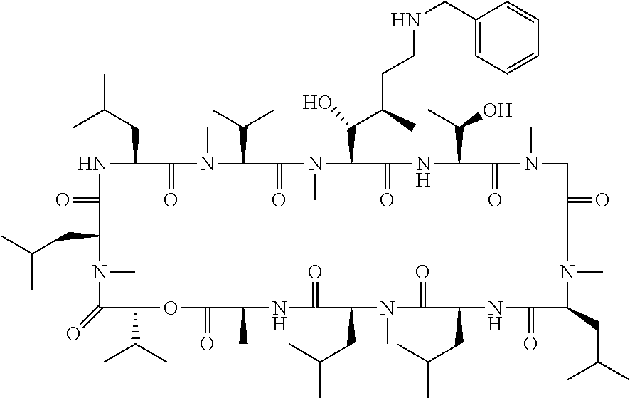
N1C(CC(C)C)C(=O)N(C)C(C(C)C)C(=O)N(C)C(C(C(CCNCC2=CC=CC=C2)C)O)C(=O)NC(C(O)C)C(=O)N(C)CC(=O)CN(C)C(CC(C)C)C(=O)NC(CC(C)C)C(=O)N(C)C(CC(C)C)C(=O)NC(C)C(=O)OC(C(C)C)C(=O)N(C)C(CC(C)C)C1=O
